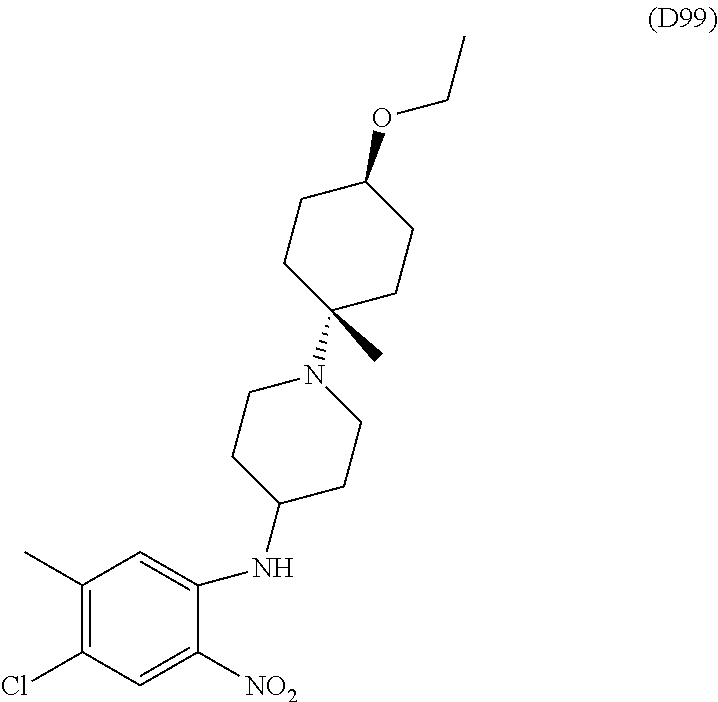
C1(C)=C(Cl)C=C([NO2])C(NC2CCN(C3(C)CCC(OCC)CC3)CC2)=C1
